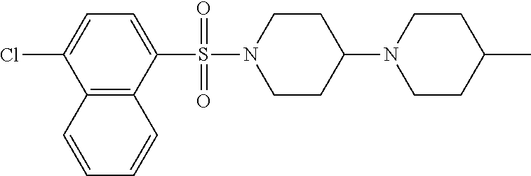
C1=C(Cl)C2=C(C(S(N3CCC(N4CCC(C)CC4)CC3)(=O)=O)=C1)C=CC=C2
